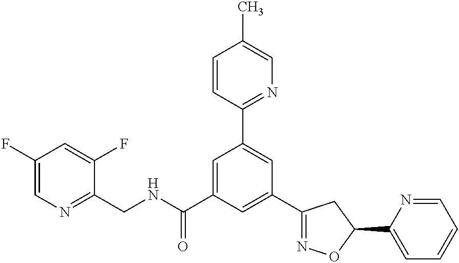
C1(CNC(C2=CC(C3=NC=C(C)C=C3)=CC(C3=NOC(C4=CC=CC=N4)C3)=C2)=O)=NC=C(F)C=C1F
